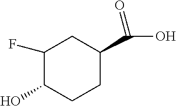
C1(F)C(O)CCC(C(O)=O)C1
